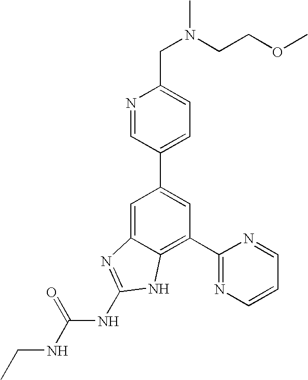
N1=CC(C2=CC(C3=NC=CC=N3)=C3C(=C2)N=C(NC(NCC)=O)N3)=CC=C1CN(CCOC)C
